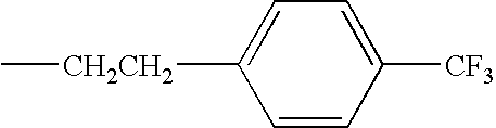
C1=CC([CF3])=CC=C1[CH2CH2]C
